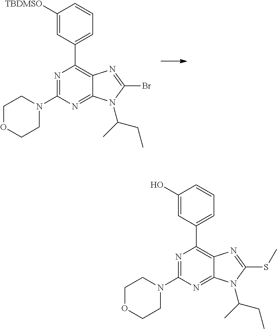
N1=C(N2CCOCC2)N=C2C(=C1C1=CC=CC([TBDMSO])=C1)N=C(Br)N2C(C)CC.N1=C(N2CCOCC2)N=C2C(=C1C1=CC=CC(O)=C1)N=C(SC)N2C(C)CC
